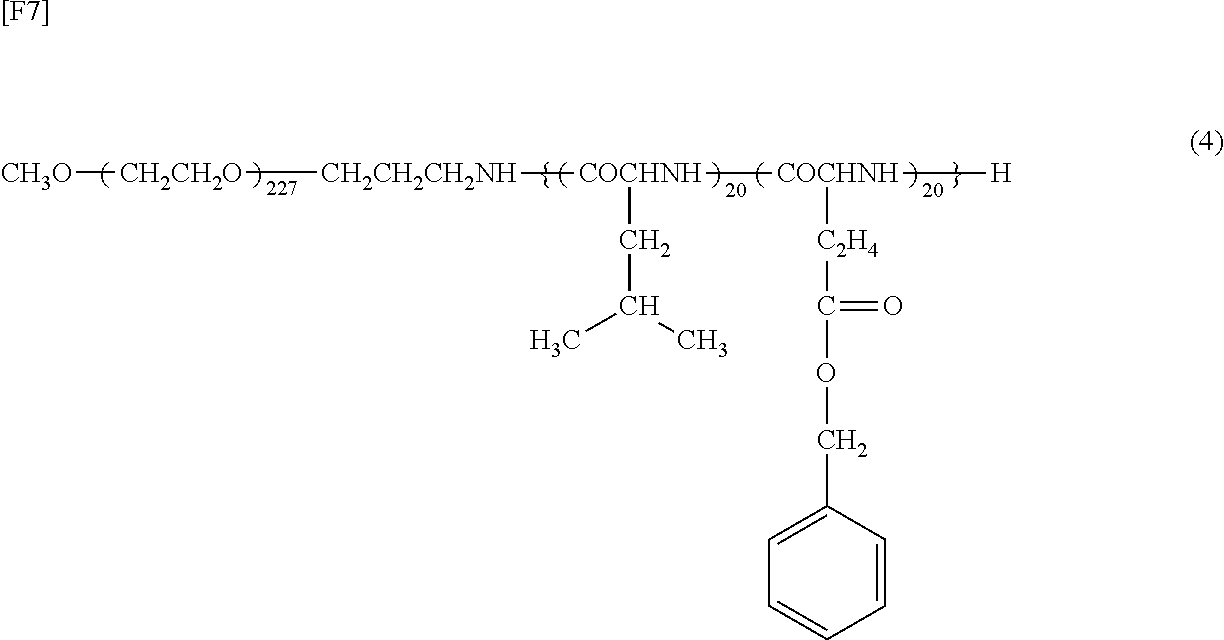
[CH3O][CH2CH2O][CH2CH2CH2NH][COCHNH]([COCHNH]([H])[C2H4]C(=O)OCC1=CC=CC=C1)CC(C)C.[[F7]]
